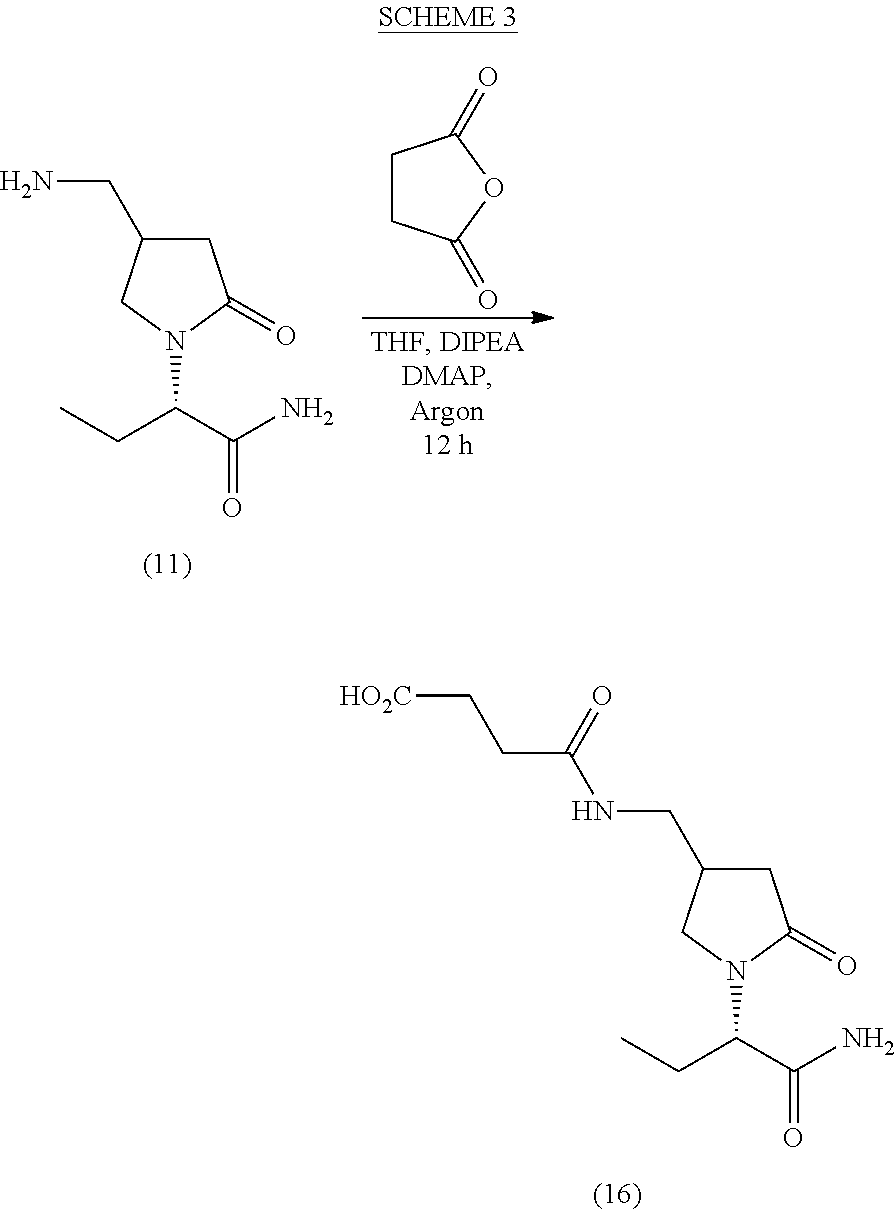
C1C(CN)CN(C(CC)C(N)=O)C1=O.C1CC(=O)OC1=O.C1C(CNC(CC[HO2C])=O)CN(C(CC)C(N)=O)C1=O
